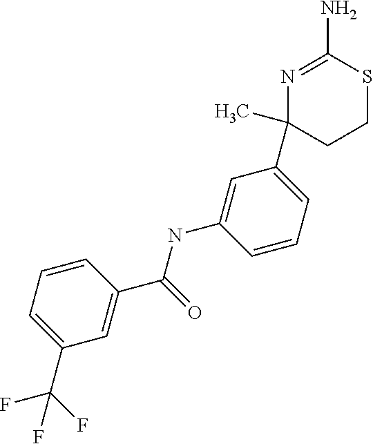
C1(C(F)(F)F)=CC=CC(C(NC2=CC(C3(C)CCSC(N)=N3)=CC=C2)=O)=C1
